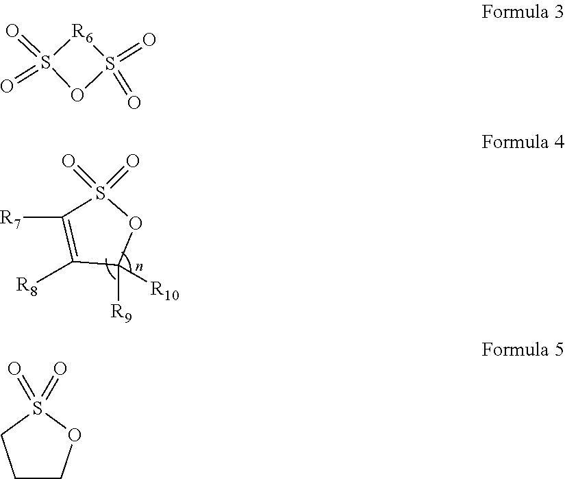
C1([R7])=C([R8])C([R9])([R10])OS1(=O)=O.C1CCS(=O)(=O)O1.[R6]1S(=O)(=O)OS1(=O)=O
